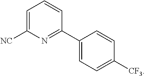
C1([NC])=CC=CC(C2=CC=C([CF3])C=C2)=N1
